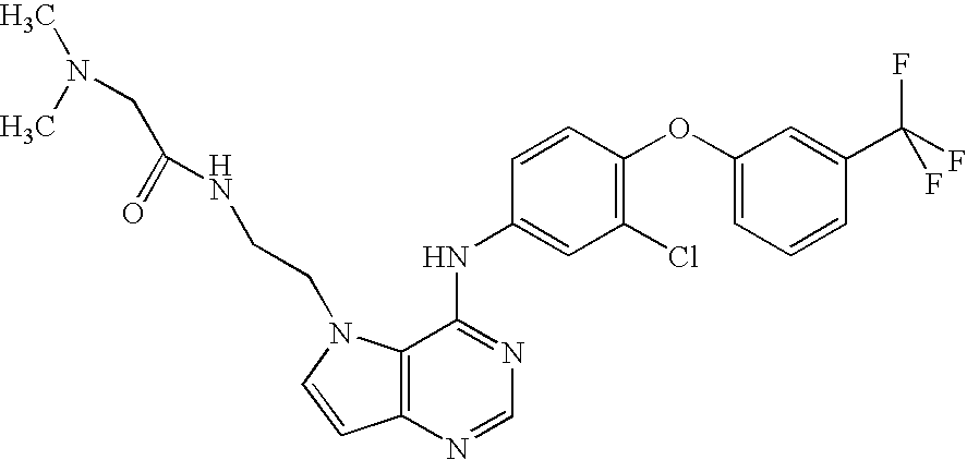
C1(OC2=C(Cl)C=C(NC3=NC=NC4=C3N(CCNC(CN(C)C)=O)C=C4)C=C2)=CC=CC(C(F)(F)F)=C1
